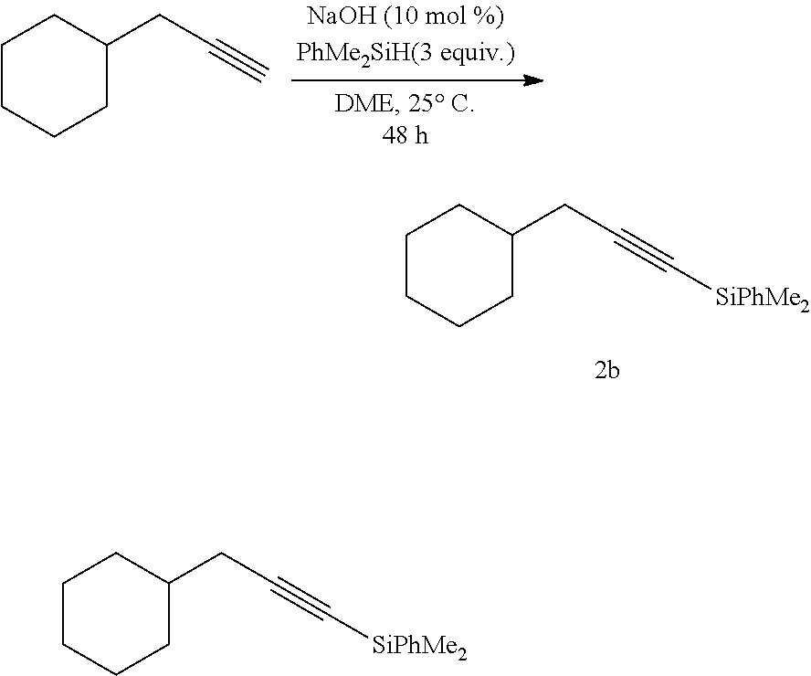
C1CCCC(CC#C[SiPhMe2])C1.C1CCCC(CC#C)C1.C1CCCC(CC#C[SiPhMe2])C1
